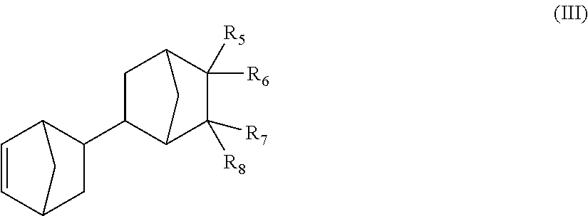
C1C2C([R6])([R5])C([R7])([R8])C(C2)C1C1C2C=CC(C1)C2
